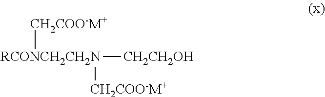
[RCONCH2CH2N]([CH2COO-M+])([CH2COO-M+])[CH2CH2OH]
